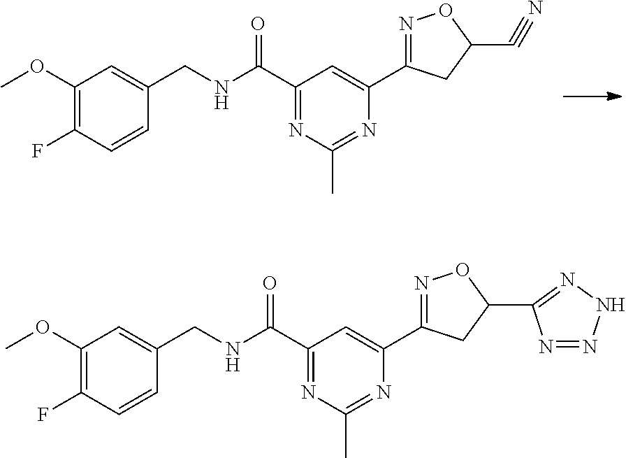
C1(OC)=C(F)C=CC(CNC(C2=NC(C)=NC(C3=NOC(C#N)C3)=C2)=O)=C1.C1(OC)=C(F)C=CC(CNC(C2=NC(C)=NC(C3=NOC(C4=NNN=N4)C3)=C2)=O)=C1
